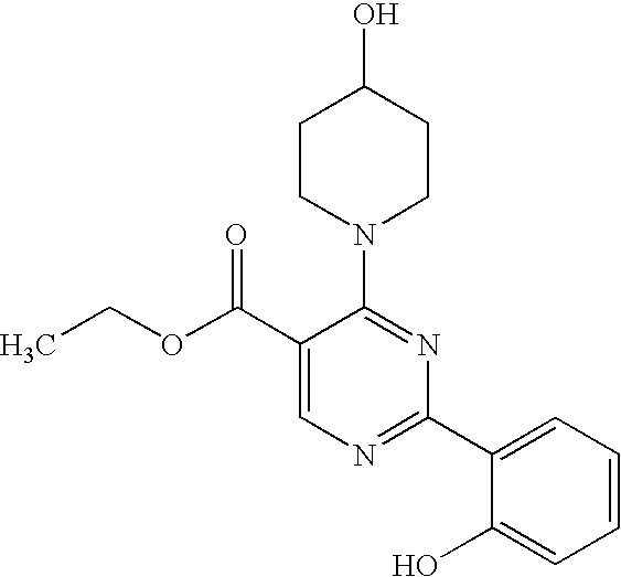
C1(C(OCC)=O)=CN=C(C2=CC=CC=C2O)N=C1N1CCC(O)CC1
